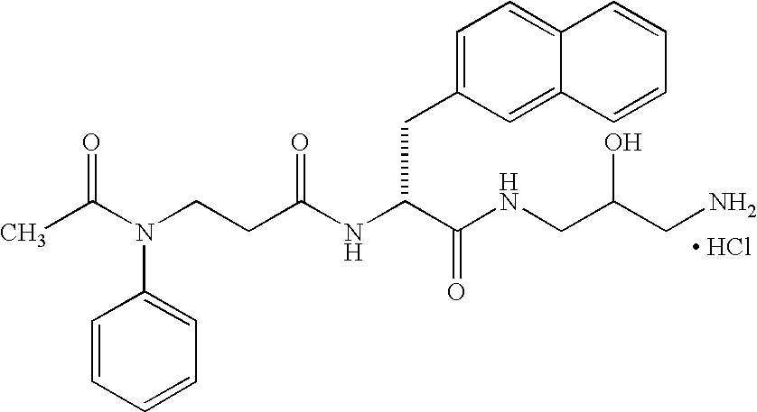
[ HCl].N(C(C(NCC(CN)O)=O)CC1=CC=C2C(=C1)C=CC=C2)C(CCN(C(C)=O)C1=CC=CC=C1)=O
